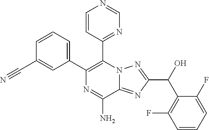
C1=CC(C#N)=CC(C2=C(C3=NC=NC=C3)N3C(=NC(C(O)C4=C(F)C=CC=C4F)=N3)C(N)=N2)=C1
